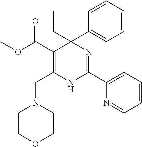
C(C1=C(CN2CCOCC2)NC(C2=CC=CC=N2)=NC12CCC1=CC=CC=C21)(=O)OC
